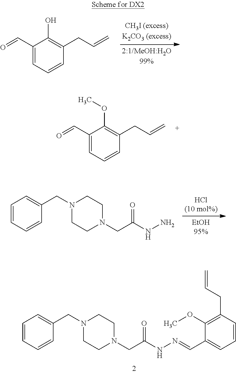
C1CN(CC(NN=CC2=CC=CC(CC=C)=C2OC)=O)CCN1CC1=CC=CC=C1.C1(C=O)=CC=CC(CC=C)=C1O.C1(C=O)=CC=CC(CC=C)=C1OC.C1=CC=CC(CN2CCN(CC(NN)=O)CC2)=C1
